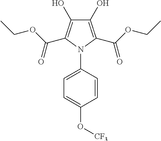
C1(O)=C(C(OCC)=O)N(C2=CC=C(O[CF3])C=C2)C(C(OCC)=O)=C1O
